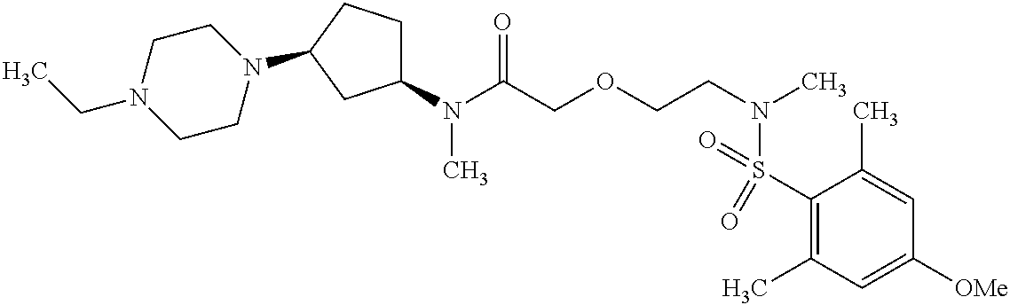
C1(N(C(COCCN(C)S(=O)(C2=C(C)C=C([OMe])C=C2C)=O)=O)C)CCC(N2CCN(CC)CC2)C1
